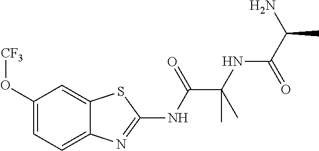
C1(O[CF3])=CC=C2C(=C1)SC(NC(C(NC(C(C)N)=O)(C)C)=O)=N2
